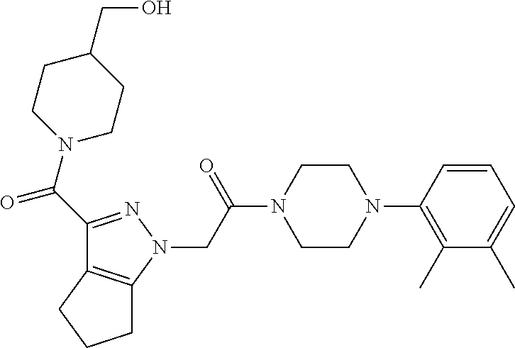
C(C(N1CCN(C2=C(C)C(C)=CC=C2)CC1)=O)N1N=C(C(=O)N2CCC(CO)CC2)C2=C1CCC2
